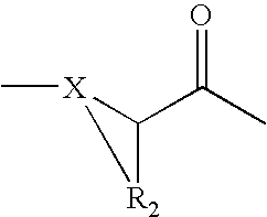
[X]1(C)C(C(C)=O)[R2]1
